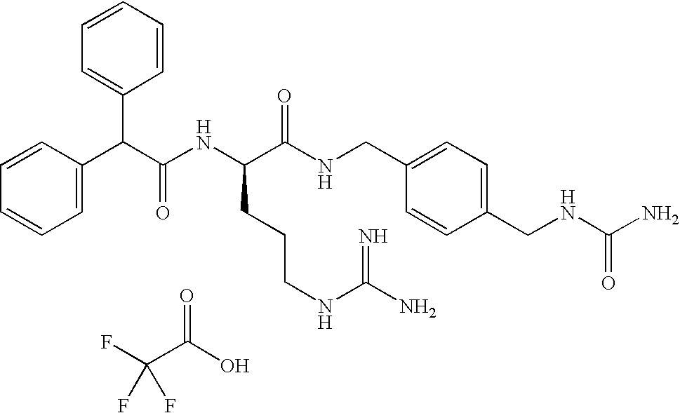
C1=C(C(C(NC(C(NCC2=CC=C(CNC(N)=O)C=C2)=O)CCCNC(=N)N)=O)C2=CC=CC=C2)C=CC=C1.O=C(O)C(F)(F)F
